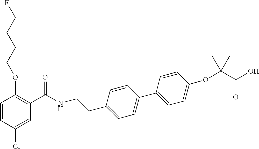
C1=CC(Cl)=CC(C(NCCC2=CC=C(C3=CC=C(OC(C(O)=O)(C)C)C=C3)C=C2)=O)=C1OCCCCF
